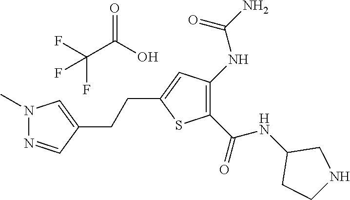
C1(C(=O)NC2CCNC2)=C(NC(N)=O)C=C(CCC2=CN(C)N=C2)S1.O=C(O)C(F)(F)F
